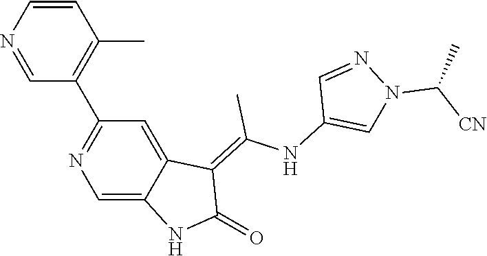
C1=CN=CC(C2=NC=C3C(=C2)C(=C(NC2=CN(C([CN])C)N=C2)C)C(=O)N3)=C1C
